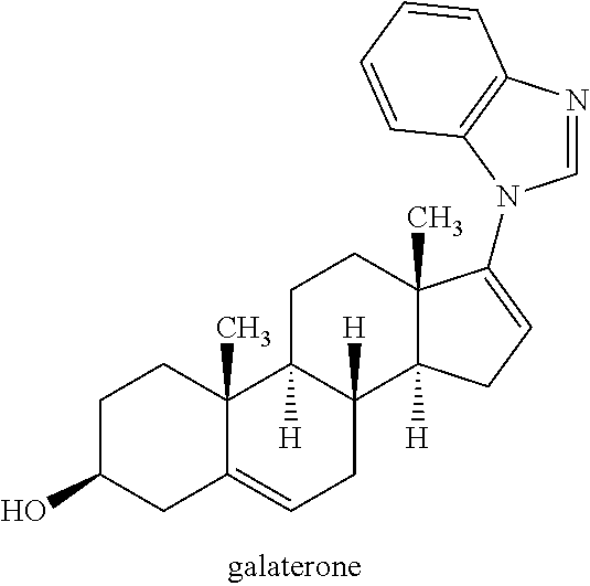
C1C(O)CC2=CCC3([H])C([H])(C2(C)C1)CCC1(C)C3([H])CC=C1N1C=NC2=C1C=CC=C2
